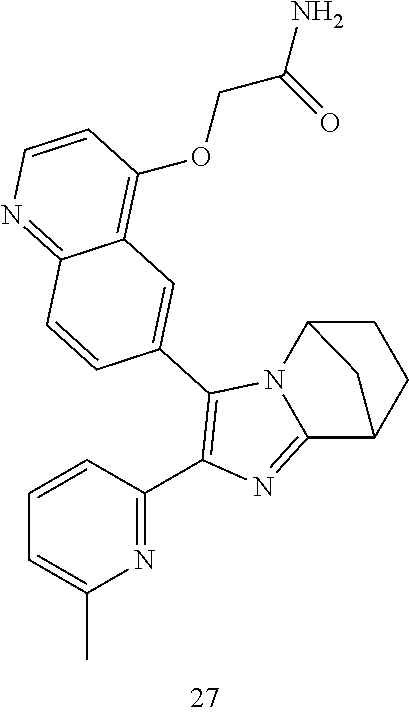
C1=CC(C2=C(C3=CC4=C(OCC(N)=O)C=CN=C4C=C3)N3C(=N2)C2CCC3C2)=NC(C)=C1
